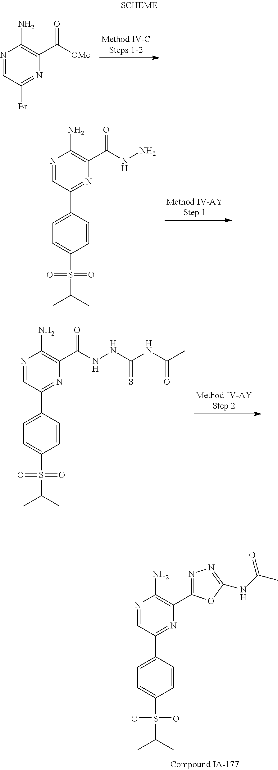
N1=CC(Br)=NC(C([OMe])=O)=C1N.N1=CC(C2=CC=C(S(C(C)C)(=O)=O)C=C2)=NC(C(NN)=O)=C1N.N1=CC(C2=CC=C(S(C(C)C)(=O)=O)C=C2)=NC(C(NNC(NC(C)=O)=S)=O)=C1N.N1=CC(C2=CC=C(S(C(C)C)(=O)=O)C=C2)=NC(C2=NN=C(NC(C)=O)O2)=C1N
